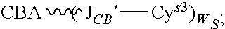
[JCB]([CBA])[Cys3)W].S
